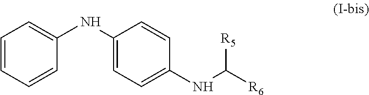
C1=CC=CC(NC2=CC=C(NC([R6])[R5])C=C2)=C1
